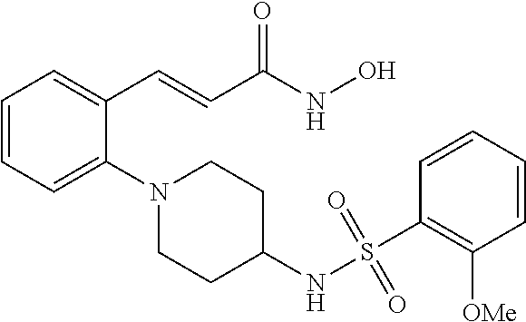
C1=CC=C(N2CCC(NS(=O)(=O)C3=C([OMe])C=CC=C3)CC2)C(C=CC(NO)=O)=C1
